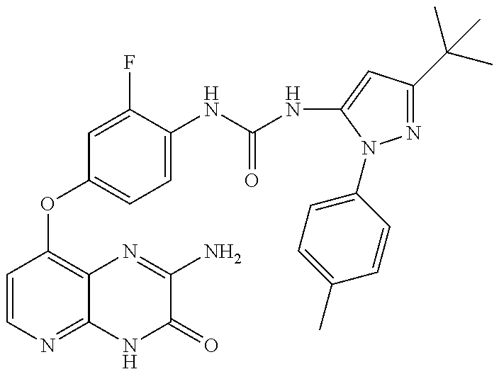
C1=CN=C2C(=C1OC1=CC=C(NC(=O)NC3=CC(C(C)(C)C)=NN3C3=CC=C(C)C=C3)C(F)=C1)N=C(N)C(=O)N2
